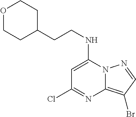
C1=C(NCCC2CCOCC2)N2C(=C(Br)C=N2)N=C1Cl
